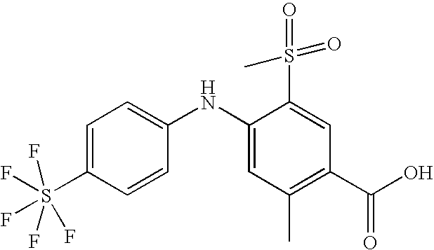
C1=C(S(F)(F)(F)(F)F)C=CC(NC2=CC(C)=C(C(O)=O)C=C2S(=O)(=O)C)=C1
